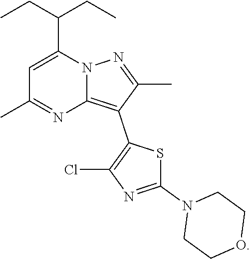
C1(C)=NC2=C(C3=C(Cl)N=C(N4CCOCC4)S3)C(C)=NN2C(C(CC)CC)=C1
